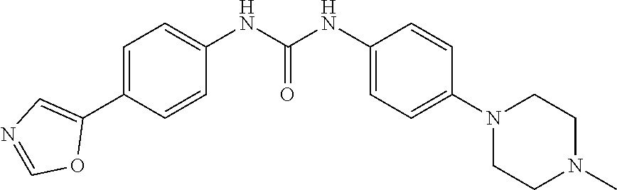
C1(NC(NC2=CC=C(C3=CN=CO3)C=C2)=O)=CC=C(N2CCN(C)CC2)C=C1
